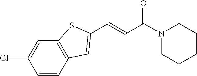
N1(C(C=CC2=CC3=C(C=C(Cl)C=C3)S2)=O)CCCCC1
